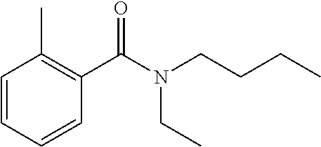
C1=CC=CC(C(=O)N(CC)CCCC)=C1C
